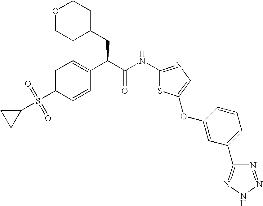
C1=C(S(C2CC2)(=O)=O)C=CC(C(C(=O)NC2=NC=C(OC3=CC(C4=NNN=N4)=CC=C3)S2)CC2CCOCC2)=C1
